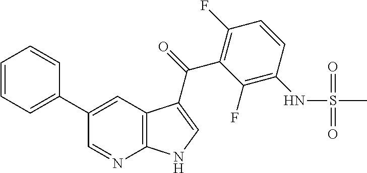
C1=CC=C(C2=CC3=C(N=C2)NC=C3C(=O)C2=C(F)C=CC(NS(C)(=O)=O)=C2F)C=C1
